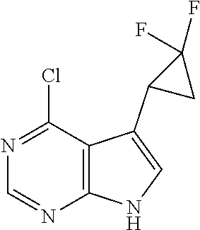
N1=C(Cl)C2=C(N=C1)NC=C2C1CC1(F)F
